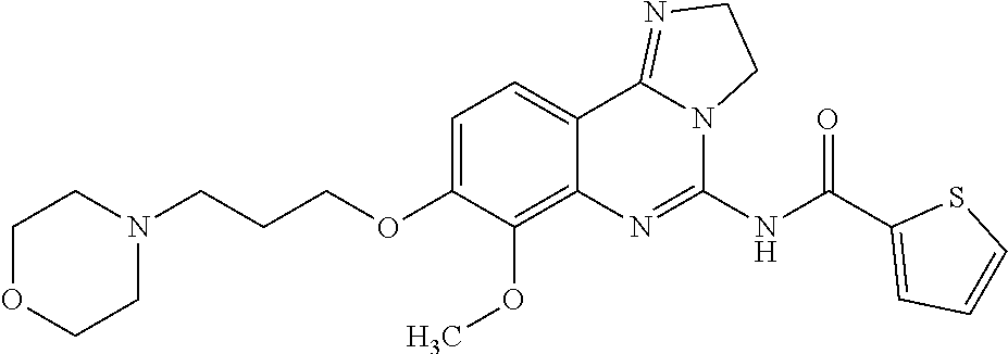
C(COC1=CC=C2C(=C1OC)N=C(NC(C1=CC=CS1)=O)N1C2=NCC1)CN1CCOCC1
